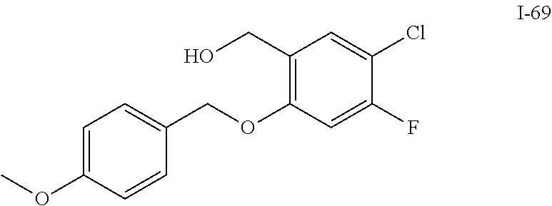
C1(CO)=C(OCC2=CC=C(OC)C=C2)C=C(F)C(Cl)=C1
